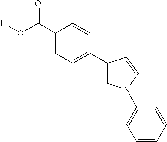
C1(C(O[H])=O)=CC=C(C2=CN(C3=CC=CC=C3)C=C2)C=C1
